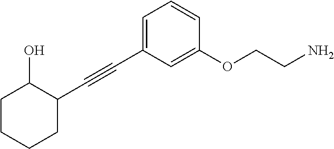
C1=C(C#CC2C(O)CCCC2)C=C(OCCN)C=C1
